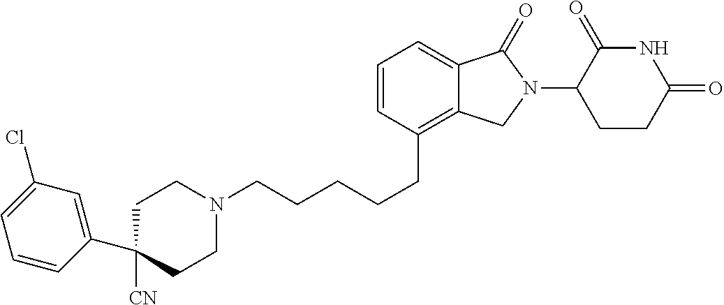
C(CCCCC1=C2C(=CC=C1)C(=O)N(C1C(=O)NC(=O)CC1)C2)N1CCC([CN])(C2=CC(Cl)=CC=C2)CC1
